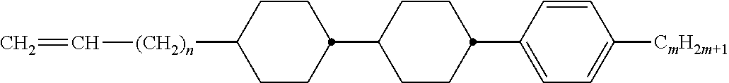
C1CC(C2CCC(C3=CC=C([CmH2m+1])C=C3)CC2)CCC1[(CH2)n]C=C
